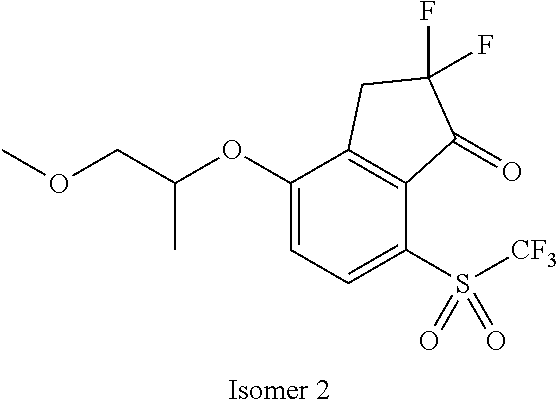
C1(OC(COC)C)=CC=C(S(=O)(=O)[CF3])C2=C1CC(F)(F)C2=O
